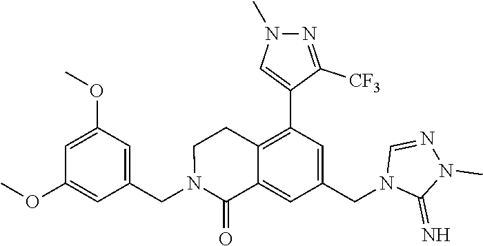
C1(OC)=CC(OC)=CC(CN2C(=O)C3=CC(CN4C(=N)N(C)N=C4)=CC(C4=CN(C)N=C4[CF3])=C3CC2)=C1
